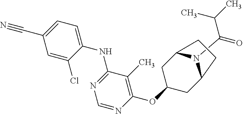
N1(C(C(C)C)=O)C2CCC1CC(OC1=C(C)C(NC3=CC=C(C#N)C=C3Cl)=NC=N1)C2
